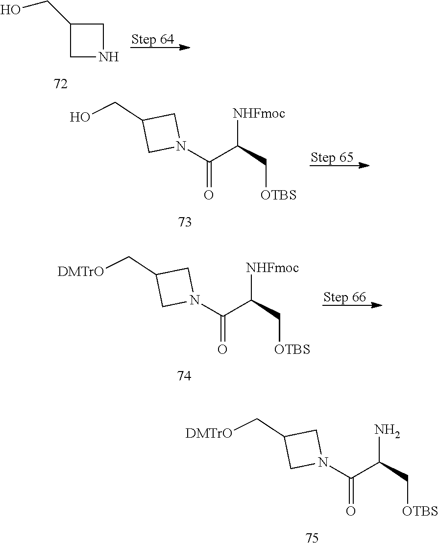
C1(C[DMTrO])CN(C(C(C[OTBS])N)=O)C1.C1(CO)CNC1.C1(CO)CN(C(C(C[OTBS])[NHFmoc])=O)C1.C1(C[DMTrO])CN(C(C(C[OTBS])[NHFmoc])=O)C1
